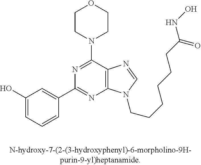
C1(O)=CC=CC(C2=NC3=C(C(N4CCOCC4)=N2)N=CN3CCCCCCC(=O)NO)=C1
